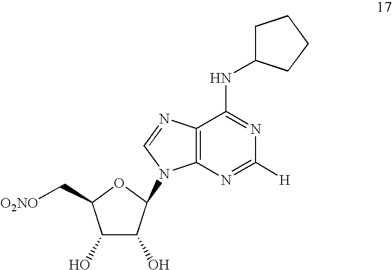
C1(O)C(O)C(N2C3=C(N=C2)C(NC2CCCC2)=NC([H])=N3)OC1C[O2NO]
